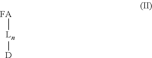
[FA][Ln][D]
